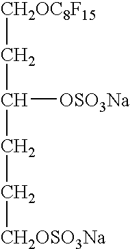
C([CH2OC8F15])C([OSO3Na])CC[CH2OSO3Na]
